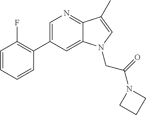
C1=C(C2=C(F)C=CC=C2)C=C2C(=N1)C(C)=CN2CC(=O)N1CCC1
